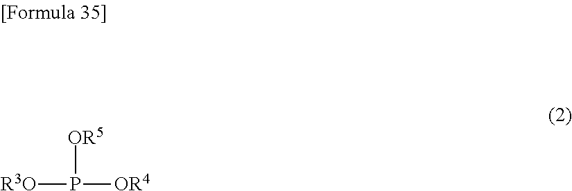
[R3O]P([OR5])[OR4]
